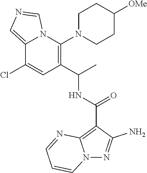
N12C(=CN=C1)C(Cl)=CC(C(C)NC(C1=C3N(N=C1N)C=CC=N3)=O)=C2N1CCC([OMe])CC1
